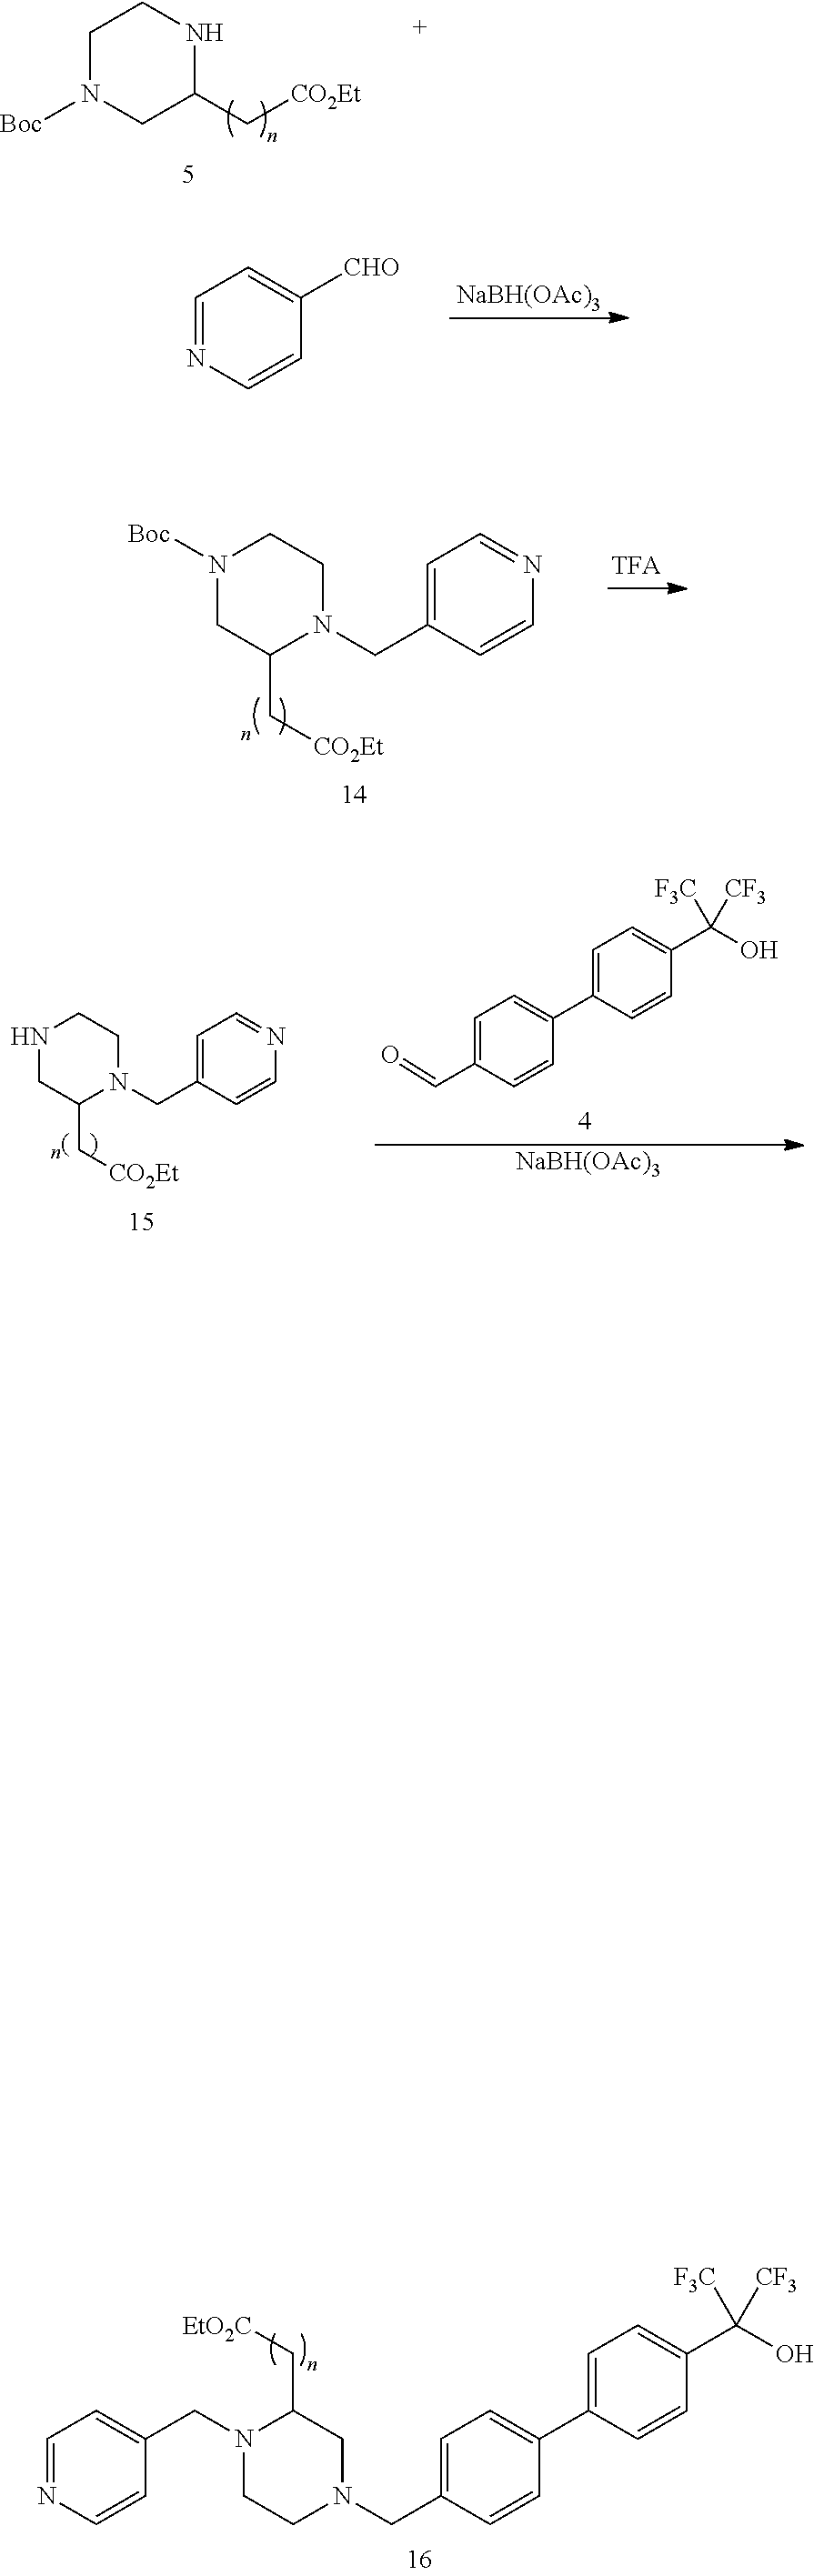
C1N([Boc])CC(C[CO2Et])NC1.[NaBH(OAc)3].C1=NC=CC([CHO])=C1.C1=C(CN2C(C[CO2Et])CN([Boc])CC2)C=CN=C1.C1=C(C=O)C=CC(C2=CC=C(C(O)([CF3])[F3C])C=C2)=C1.C1=C(CN2C(C[CO2Et])CNCC2)C=CN=C1.[NaBH(OAc)3].C1=C(CN2CC(C[EtO2C])N(CC3=CC=NC=C3)CC2)C=CC(C2=CC=C(C(O)([CF3])[F3C])C=C2)=C1
